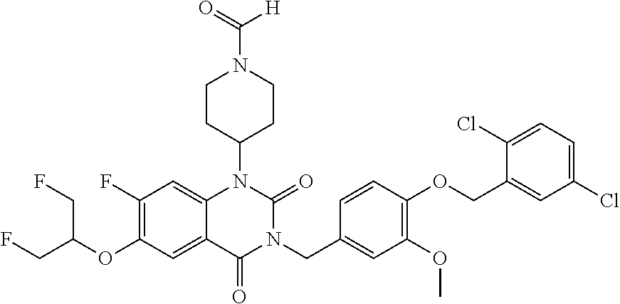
C12=CC(F)=C(OC(CF)CF)C=C1C(=O)N(CC1=CC(OC)=C(OCC3=CC(Cl)=CC=C3Cl)C=C1)C(=O)N2C1CCN(C(=O)[H])CC1
